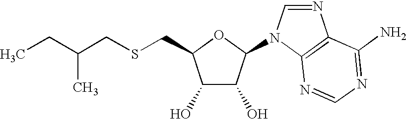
C1(O)C(O)C(N2C=NC3=C2N=CN=C3N)OC1CSCC(CC)C
